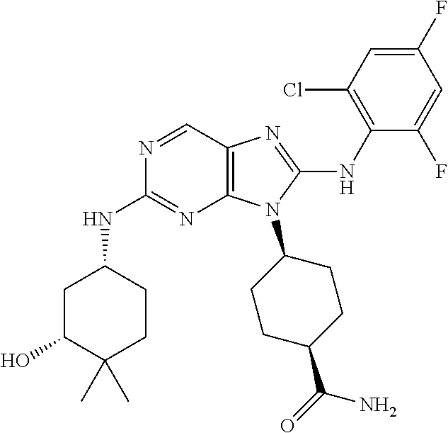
N1=CC2=C(N=C1NC1CC(O)C(C)(C)CC1)N(C1CCC(C(=O)N)CC1)C(NC1=C(Cl)C=C(F)C=C1F)=N2
